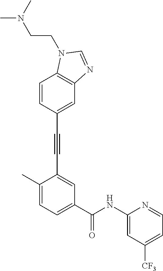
C1=CC2=C(C=C1C#CC1=CC(C(NC3=CC([CF3])=CC=N3)=O)=CC=C1C)N=CN2CCN(C)C
